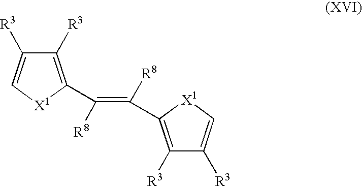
C1([R3])=C(C(=C([R8])C2=C([R3])C([R3])=C[X1]2)[R8])[X1]C=C1[R3]
